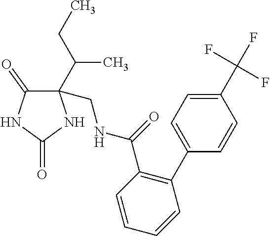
C1(C(F)(F)F)=CC=C(C2=C(C(NCC3(C(C)CC)C(=O)NC(=O)N3)=O)C=CC=C2)C=C1
